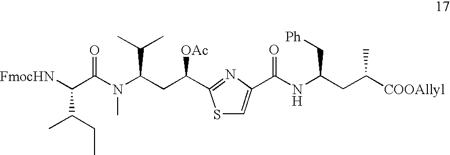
N(C(CC([COOAllyl])C)C[Ph])C(=O)C1=CSC(C(CC(N(C(C([FmocHN])C(C)CC)=O)C)C(C)C)[OAc])=N1
